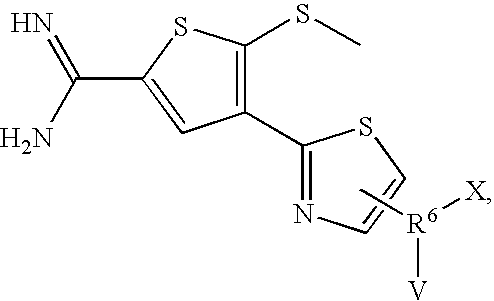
C1(C2=C(SC)SC(C(N)=N)=C2)=NC=CS1.C[R6]([V])[X]
